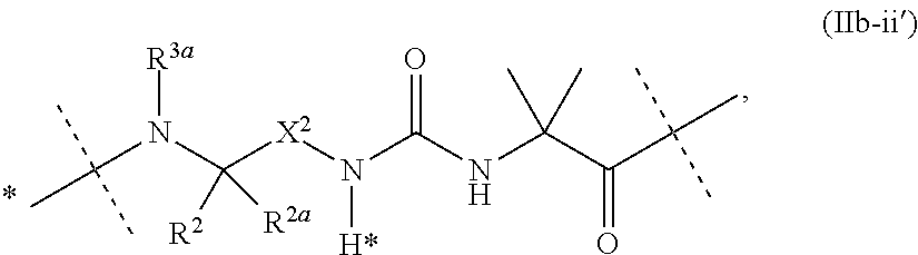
[R3a]N(C([X2]N(C(NC(C(C(C)(C)C)=O)(C)C)=O)[H*])([R2])[R2a])C(C)(C)C
